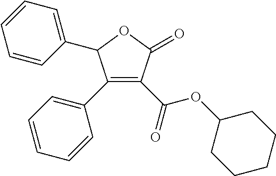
C1(C2=CC=CC=C2)=C(C(=O)OC2CCCCC2)C(=O)OC1C1=CC=CC=C1
